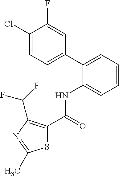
C1(Cl)=CC=C(C2=CC=CC=C2NC(=O)C2=C(C(F)F)N=C(C)S2)C=C1F
